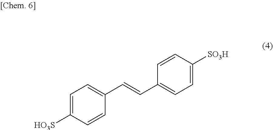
C1=C([HO3S])C=CC(C=CC2=CC=C([SO3H])C=C2)=C1
